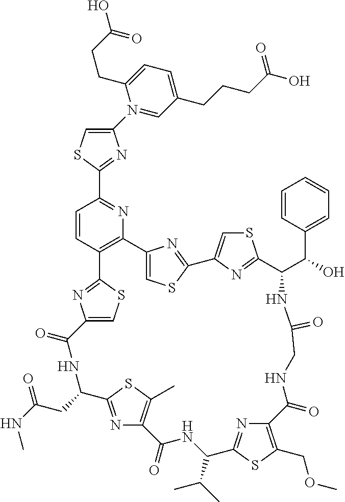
C1(N2=CC(CCCC(O)=O)=CC=C2CCC(=O)O)=CSC(C2=NC3=C(C=C2)C2=NC(=CS2)C(=O)NC(CC(NC)=O)C2=NC(=C(C)S2)C(=O)NC(C(C)C)C2=NC(=C(COC)S2)C(=O)NCC(=O)NC(C(C2=CC=CC=C2)O)C2=NC(=CS2)C2=NC3=CS2)=N1
